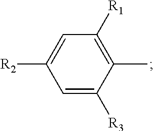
C1([R2])=CC([R1])=C(C)C([R3])=C1
